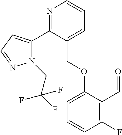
N1(CC(F)(F)F)C(C2=NC=CC=C2COC2=CC=CC(F)=C2C=O)=CC=N1
